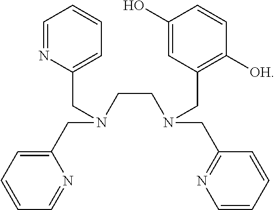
N(CCN(CC1=C([OH])C=CC(O)=C1)CC1=NC=CC=C1)(CC1=CC=CC=N1)CC1=CC=CC=N1
